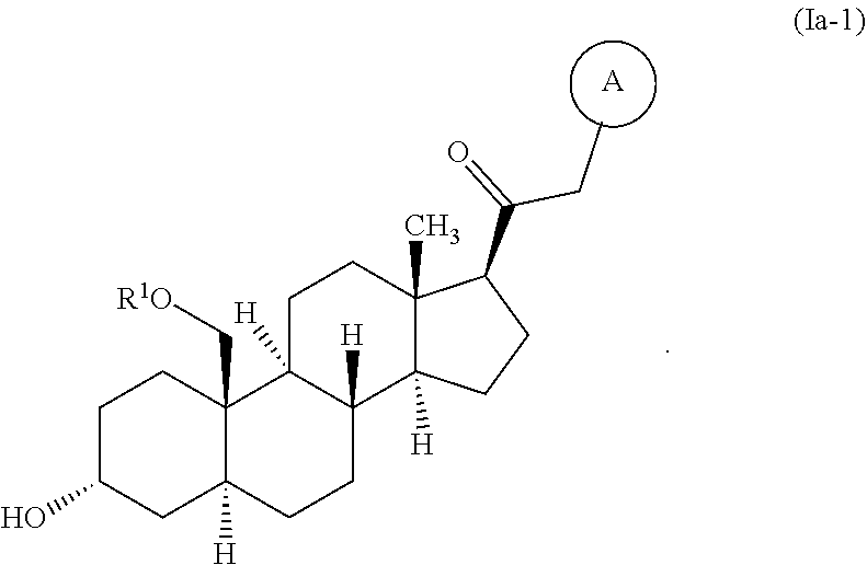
[A].C12(C[R1O])C([H])(CCC3([H])C1([H])CCC1(C)C3([H])CCC1C(=O)CC)CC(O)CC2
